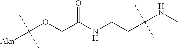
C(OCC(NCCC(NC)(C)C)=O)([Akn])(C)C
